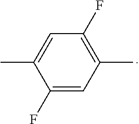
C1(F)=CC(C)=C(F)C=C1C
